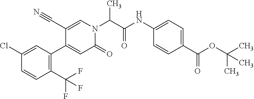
N(C1=CC=C(C(OC(C)(C)C)=O)C=C1)C(C(N1C=C(C#N)C(C2=C(C(F)(F)F)C=CC(Cl)=C2)=CC1=O)C)=O
